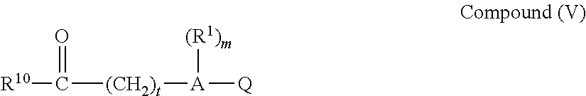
C([(CH2)t][A]([Q])[(R1)m])([R10])=O
